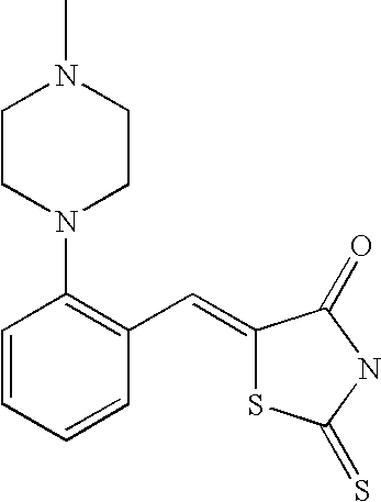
C1=CC=CC(C=C2SC(=S)NC2=O)=C1N1CCN(C)CC1
